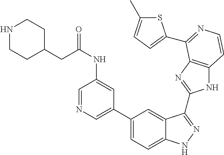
C1(C2=CN=CC(NC(=O)CC3CCNCC3)=C2)=CC=C2C(=C1)C(C1=NC3=C(N1)C=CN=C3C1=CC=C(C)S1)=NN2
